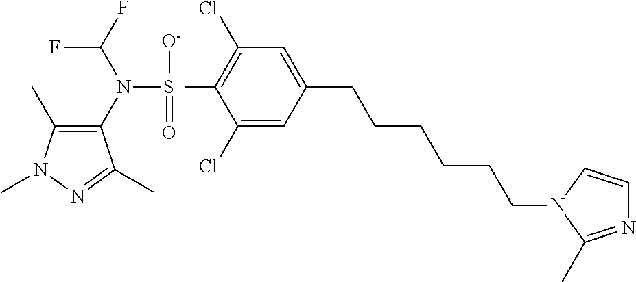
C1(C)=C(N([S+](C2=C(Cl)C=C(CCCCCCN3C=CN=C3C)C=C2Cl)([O-])=O)C(F)F)C(C)=NN1C
